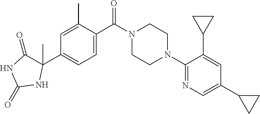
C1=C(C)C(C(N2CCN(C3=NC=C(C4CC4)C=C3C3CC3)CC2)=O)=CC=C1C1(C)C(=O)NC(=O)N1
